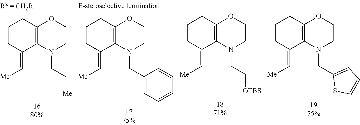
C1CC(=C[Me])C2=C(C1)OCCN2CC[Me].C1CC(=C[Me])C2=C(C1)OCCN2CC1=CC=CC=C1.C1CC(=C[Me])C2=C(C1)OCCN2CC[OTBS].C1CC(=C[Me])C2=C(C1)OCCN2CC1=CC=CS1
